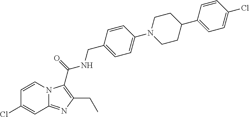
C12=NC(CC)=C(C(=O)NCC3=CC=C(N4CCC(C5=CC=C(Cl)C=C5)CC4)C=C3)N1C=CC(Cl)=C2
